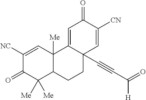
C1([NC])=CC2([Me])C(C([Me])([Me])C1=O)CCC1(C#CC([H])=O)C2=CC(=O)C([CN])=C1
